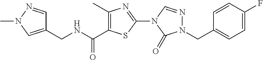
C(NCC1=CN(C)N=C1)(=O)C1=C(C)N=C(N2C=NN(CC3=CC=C(F)C=C3)C2=O)S1
